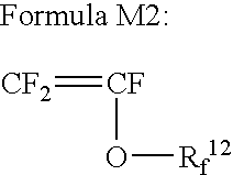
[CF2]=[CF]O[Rf12]
